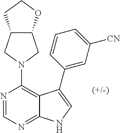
N1(C2=C3C(=NC=N2)NC=C3C2=CC([CN])=CC=C2)CC2C(C1)CCO2
